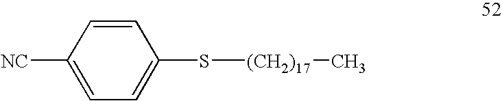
C1([NC])=CC=C(S[(CH2)17]C)C=C1
